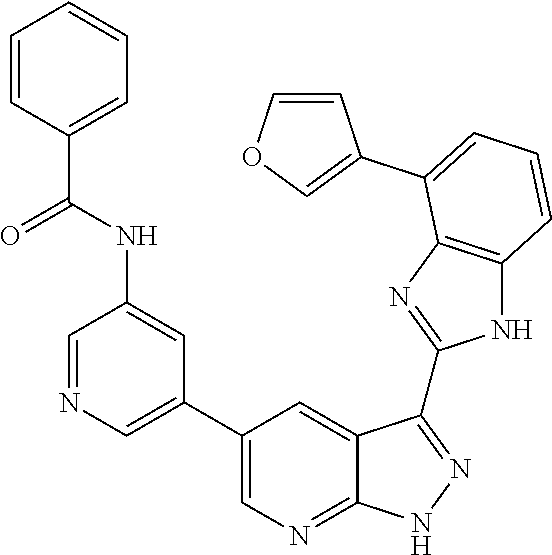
C1=NC=C(C2=CN=C3C(=C2)C(C2=NC4=C(N2)C=CC=C4C2=COC=C2)=NN3)C=C1NC(C1=CC=CC=C1)=O
